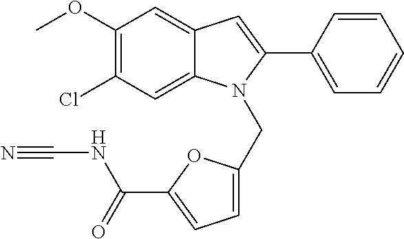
C1(OC)=C(Cl)C=C2C(=C1)C=C(C1=CC=CC=C1)N2CC1=CC=C(C(NC#N)=O)O1
